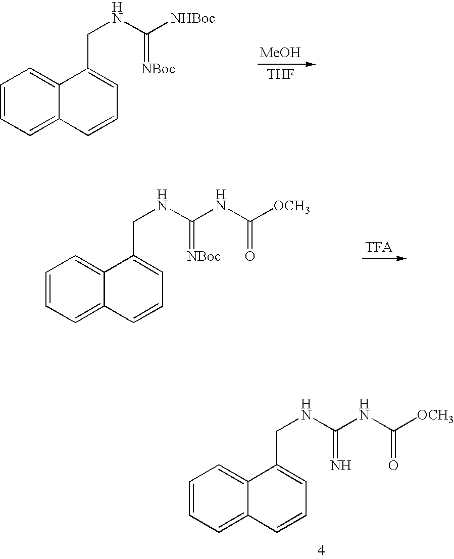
C1=CC=C2C(=C1)C(CNC(NC([OCH3])=O)=[NBoc])=CC=C2.C1=CC=C2C(=C1)C(CNC([NHBoc])=[NBoc])=CC=C2.[MeOH].[THF].C1=CC=C2C(=C1)C(CNC(NC([OCH3])=O)=N)=CC=C2
